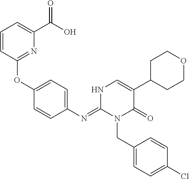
C1(OC2=CC=C(N=C3N(CC4=CC=C(Cl)C=C4)C(=O)C(C4CCOCC4)=CN3)C=C2)=NC(C(=O)O)=CC=C1
